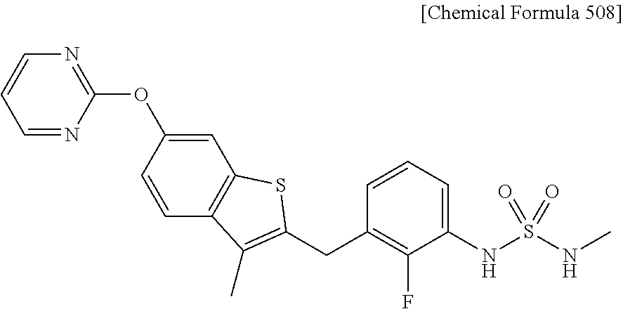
N1=C(OC2=CC3=C(C=C2)C(C)=C(CC2=C(F)C(NS(NC)(=O)=O)=CC=C2)S3)N=CC=C1
